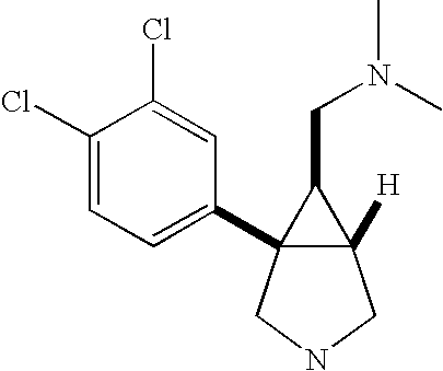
C12([H])C(C3=CC=C(Cl)C(Cl)=C3)(CNC1)C2CN(C)C
